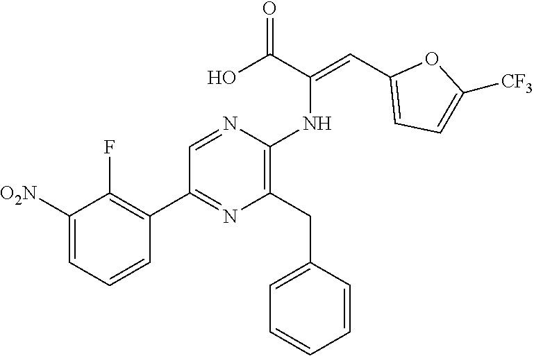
C1([O2N])=CC=CC(C2=NC(CC3=CC=CC=C3)=C(NC(C(O)=O)=CC3=CC=C([CF3])O3)N=C2)=C1F
